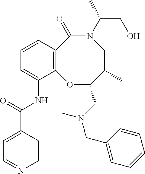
C12=C(C=CC=C1NC(C1=CC=NC=C1)=O)C(=O)N(C(CO)C)CC(C)C(CN(CC1=CC=CC=C1)C)O2
